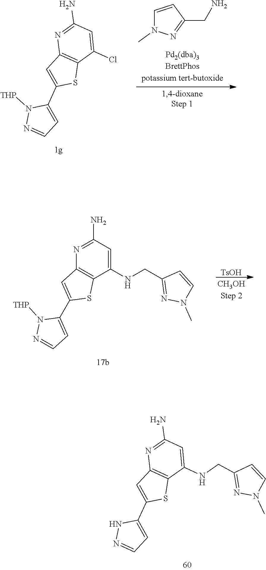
C1=C(C2=CC3=C(C(NCC4=NN(C)C=C4)=CC(N)=N3)S2)NN=C1.C1=C(C2=CC3=C(C(NCC4=NN(C)C=C4)=CC(N)=N3)S2)N([THP])N=C1.[TsOH].C1=CC(CN)=NN1C.C1(N)=NC2=C(C(Cl)=C1)SC(C1=CC=NN1[THP])=C2
